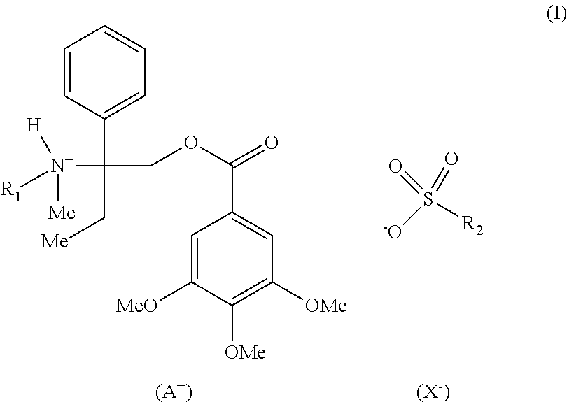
C1=CC(C(COC(=O)C2=CC([OMe])=C([OMe])C([MeO])=C2)(C[Me])[N+]([Me])([R1])[H])=CC=C1.[(A+)].[-O]S([R2])(=O)=O.[(X-)]
